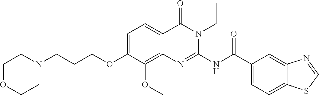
C1=C(OCCCN2CCOCC2)C(OC)=C2C(=C1)C(=O)N(CC)C(NC(C1=CC=C3C(=C1)N=CS3)=O)=N2
